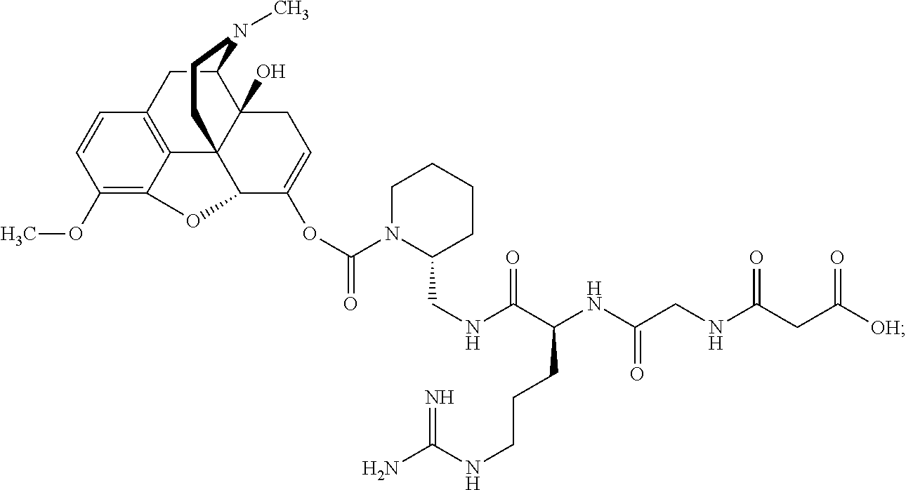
C1(OC)=C2C3=C(C=C1)CC1C4(O)C3(C(C(OC(=O)N3C(CNC(C(NC(CNC(CC([OH])=O)=O)=O)CCCNC(N)=N)=O)CCCC3)=CC4)O2)CCN1C
